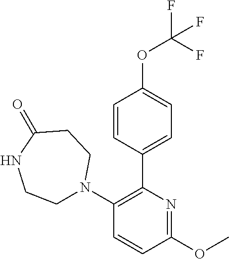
C1=CC(C2=C(N3CCNC(=O)CC3)C=CC(OC)=N2)=CC=C1OC(F)(F)F
